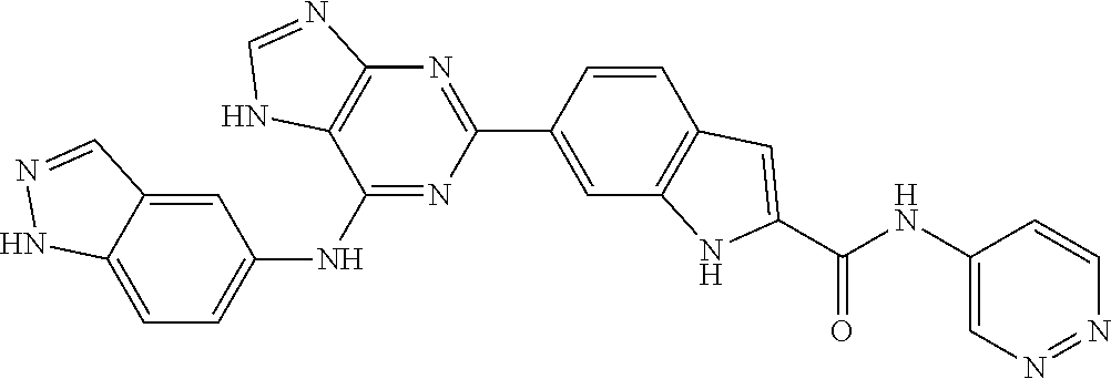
N1=NC=CC(NC(C2=CC3=C(N2)C=C(C2=NC4=C(C(NC5=CC=C6NN=CC6=C5)=N2)NC=N4)C=C3)=O)=C1
